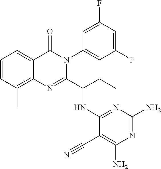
C1=CC(C)=C2C(=C1)C(=O)N(C1=CC(F)=CC(F)=C1)C(C(CC)NC1=NC(N)=NC(N)=C1C#N)=N2
